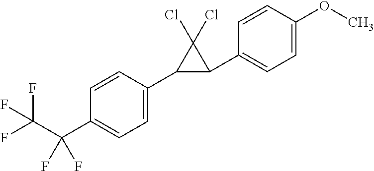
C1=C(C2C(C3=CC=C(OC)C=C3)C2(Cl)Cl)C=CC(C(C(F)(F)F)(F)F)=C1
